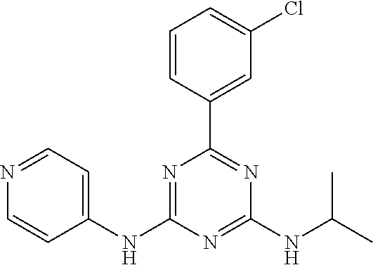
C1=CC(C2=NC(NC(C)C)=NC(NC3=CC=NC=C3)=N2)=CC(Cl)=C1
